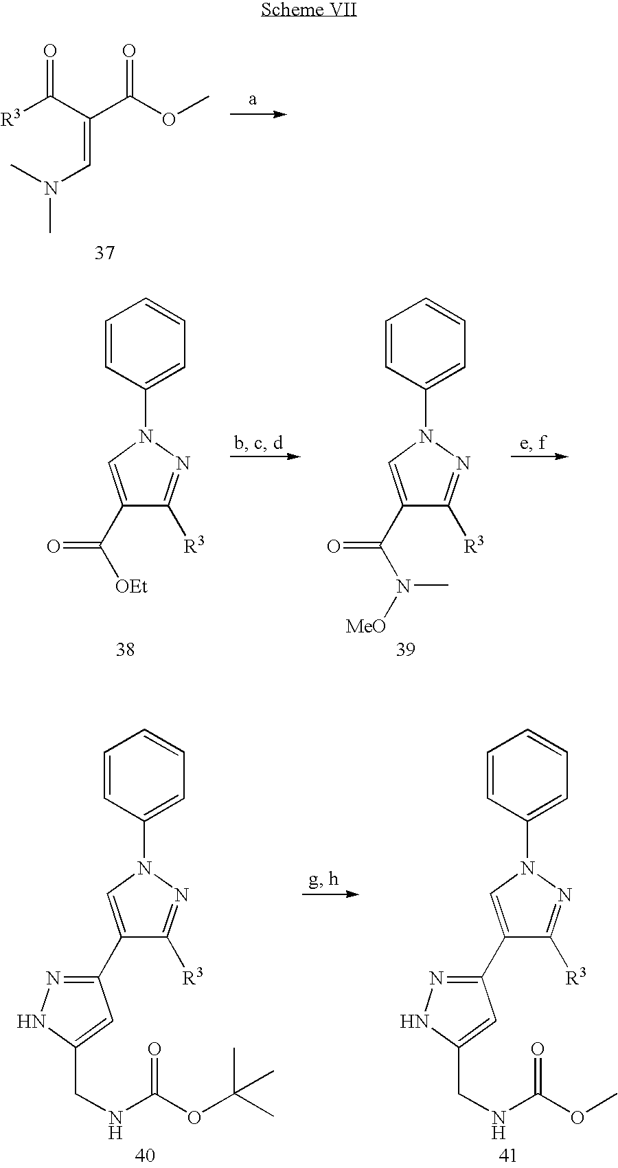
[R3]C(C(C(OC)=O)=CN(C)C)=O.C1=CC(N2C=C(C([OEt])=O)C([R3])=N2)=CC=C1.C1=CC(N2C=C(C(N([MeO])C)=O)C([R3])=N2)=CC=C1.C1=CC(N2C=C(C3=NNC(CNC(OC(C)(C)C)=O)=C3)C([R3])=N2)=CC=C1.C1=CC(N2C=C(C3=NNC(CNC(OC)=O)=C3)C([R3])=N2)=CC=C1
